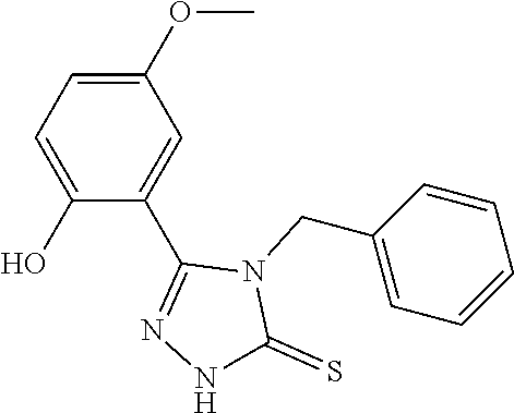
C1(OC)=CC=C(O)C(C2=NNC(=S)N2CC2=CC=CC=C2)=C1
